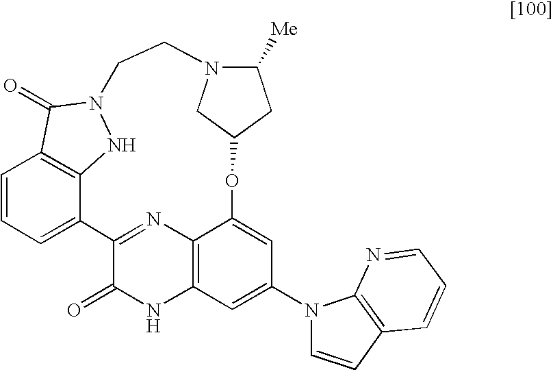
C1=CC=C2C3=C1C(=O)N(N3)CCN1C([Me])CC(OC3=CC(N4C=CC5=C4N=CC=C5)=CC4=C3N=C2C(=O)N4)C1
